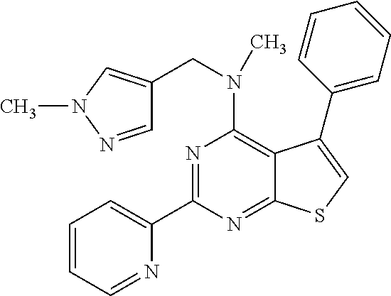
C1=CC=NC(C2=NC(N(C)CC3=CN(C)N=C3)=C3C(=N2)SC=C3C2=CC=CC=C2)=C1
